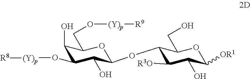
C1(O)C(O[(Y)p][R8])C(O)C(OC2C([R3O])C(O)C([OR1])OC2CO)OC1CO[(Y)p][R9]
